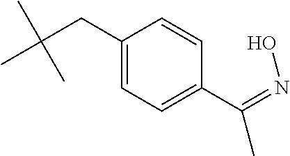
CC(CC1=CC=C(C(=NO)C)C=C1)(C)C
